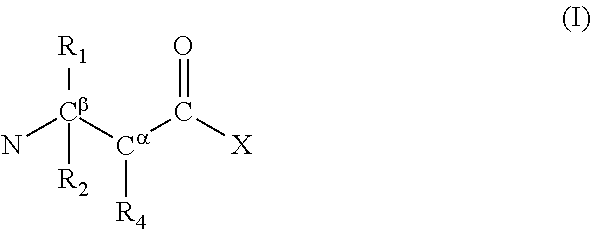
N[Cb]([Ca](C([X])=O)[R4])([R1])[R2]
